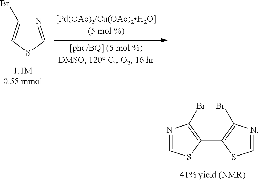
N1=CSC=C1Br.N1=CSC(C2=C(Br)N=CS2)=C1Br
